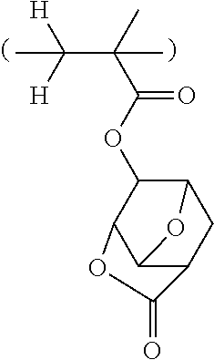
O(C(=O)C(C)(C([H])([H])C)C)C1C2C3C(CC1O3)C(=O)O2
